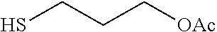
SCCC[OAc]
